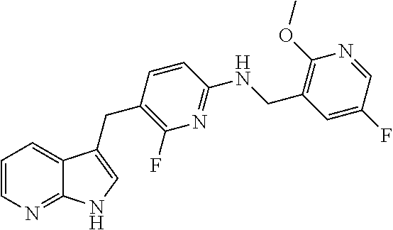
C1=CN=C2C(=C1)C(CC1=C(F)N=C(NCC3=C(OC)N=CC(F)=C3)C=C1)=CN2
